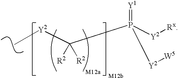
C[Y2]C(P([Y2][Rx])(=[Y1])[Y2][W5])([R2])[R2]
